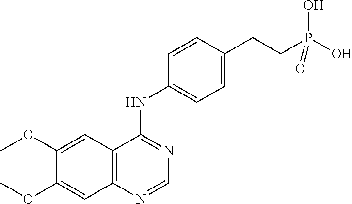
C1=NC2=C(C=C(OC)C(OC)=C2)C(NC2=CC=C(CCP(O)(O)=O)C=C2)=N1
